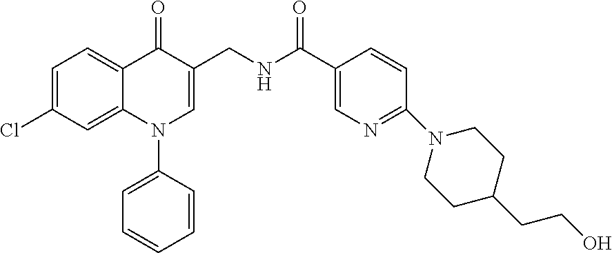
C1=C(Cl)C=C2C(=C1)C(=O)C(CNC(C1=CN=C(N3CCC(CCO)CC3)C=C1)=O)=CN2C1=CC=CC=C1
